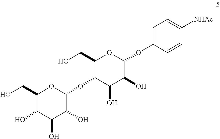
C1(CO)C(O)C(O)C(O)C(OC2C(O)C(O)C(OC3=CC=C([NHAc])C=C3)OC2CO)O1
